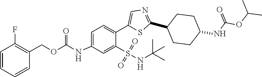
C1=C(NC(=O)OCC2=C(F)C=CC=C2)C=C(S(=O)(=O)NC(C)(C)C)C(C2=CN=C(C3CCC(NC(OC(C)C)=O)CC3)S2)=C1
